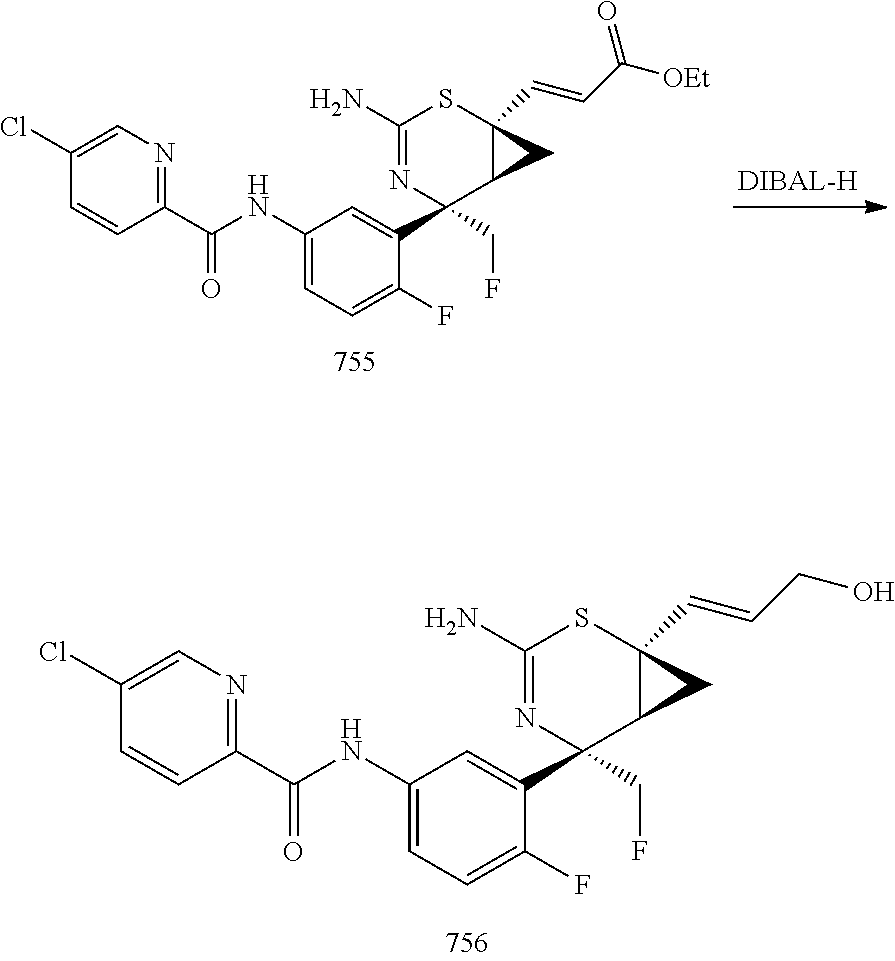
C1(C(NC2=CC=C(F)C(C3(CF)C4C(C=CC([OEt])=O)(SC(N)=N3)C4)=C2)=O)=NC=C(Cl)C=C1.C1(C(NC2=CC=C(F)C(C3(CF)C4C(C=CCO)(SC(N)=N3)C4)=C2)=O)=NC=C(Cl)C=C1
